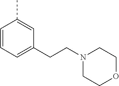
C1=CC=C(CCN2CCOCC2)C=C1C
